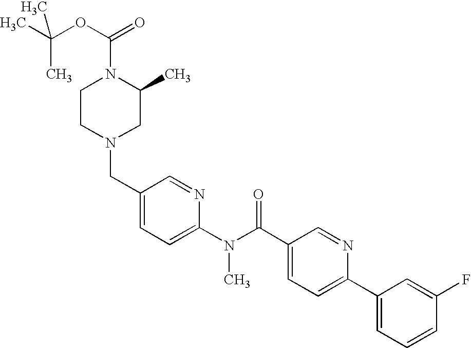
CC(OC(=O)N1CCN(CC2=CC=C(N(C(C3=CC=C(C4=CC=CC(F)=C4)N=C3)=O)C)N=C2)CC1C)(C)C
